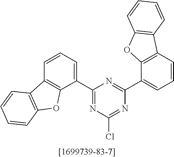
C1(C2=CC=CC3=C2OC2=C3C=CC=C2)=NC(Cl)=NC(C2=CC=CC3=C2OC2=C3C=CC=C2)=N1
